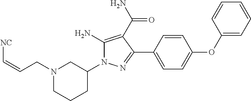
N1(CC=C[NC])CCCC(N2C(N)=C(C(=O)N)C(C3=CC=C(OC4=CC=CC=C4)C=C3)=N2)C1
